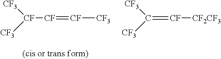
[CF]([CF]=[CF][CF3])([CF3])[CF3].C(=[CF][CF2CF3])([CF3])[CF3]
